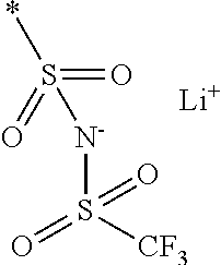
S(=O)(*)(=O)[N-]S(=O)(=O)[CF3].[Li]
